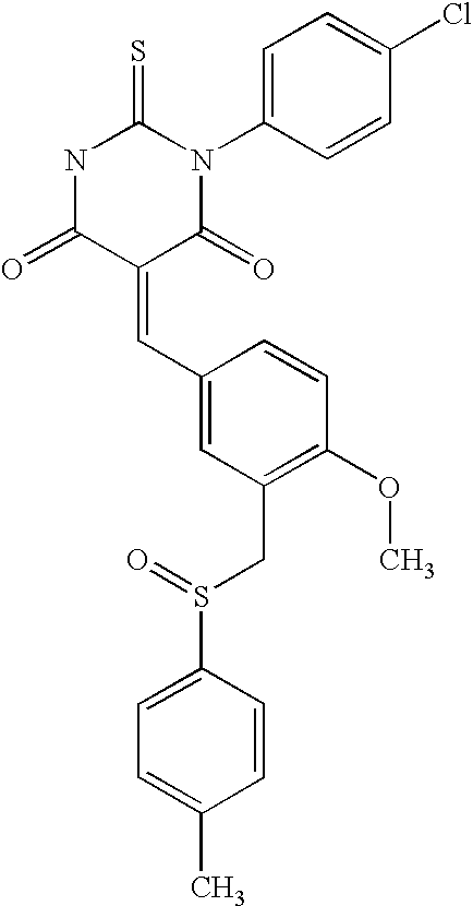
N1C(=O)C(=CC2=CC(CS(C3=CC=C(C)C=C3)=O)=C(OC)C=C2)C(=O)N(C2=CC=C(Cl)C=C2)C1=S
